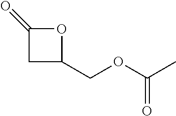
C1C(COC(C)=O)OC1=O
